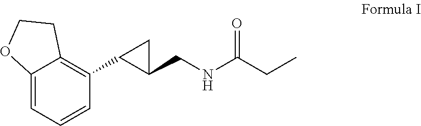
C(NC(CC)=O)C1C(C2=C3C(=CC=C2)OCC3)C1
